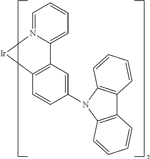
C1=CC=N2C(=C1)C1=C(C=CC(N3C4=C(C5=C3C=CC=C5)C=CC=C4)=C1)[Ir]2
